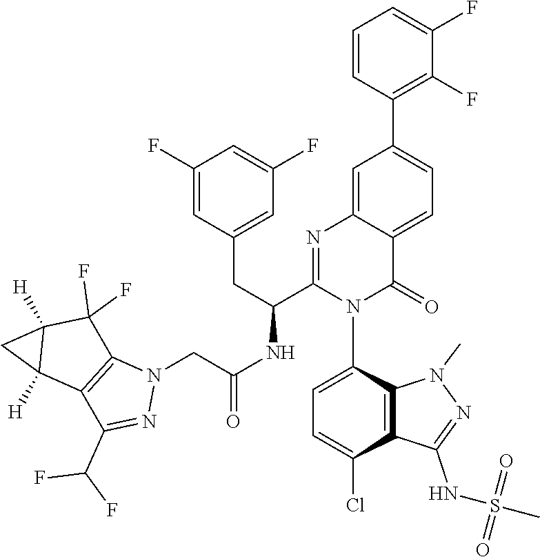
N1(C)N=C(NS(C)(=O)=O)C2=C1C(N1C(C(CC3=CC(F)=CC(F)=C3)NC(CN3N=C(C(F)F)C4=C3C(F)(F)C3([H])C4([H])C3)=O)=NC3=CC(C4=C(F)C(F)=CC=C4)=CC=C3C1=O)=CC=C2Cl
